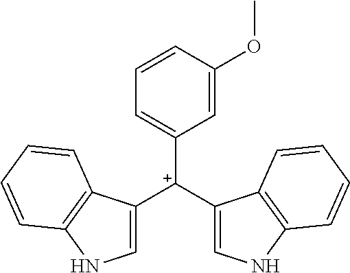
C1([C+](C2=CNC3=C2C=CC=C3)C2=CNC3=C2C=CC=C3)=CC=CC(OC)=C1
